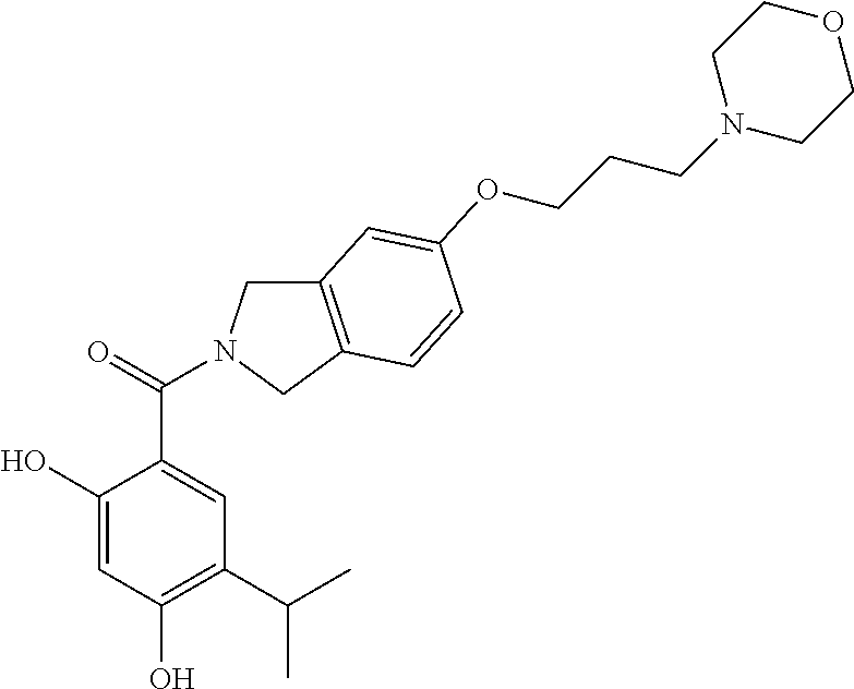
C1(O)=CC(O)=C(C(C)C)C=C1C(=O)N1CC2=C(C1)C=CC(OCCCN1CCOCC1)=C2
